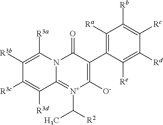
C1([Ra])=C(C2=C([O-])[N+](C([R2])C)=C3N(C2=O)C([R3a])=C([R3b])C([R3c])=C3[R3d])C([Re])=C([Rd])C([Rc])=C1[Rb]
